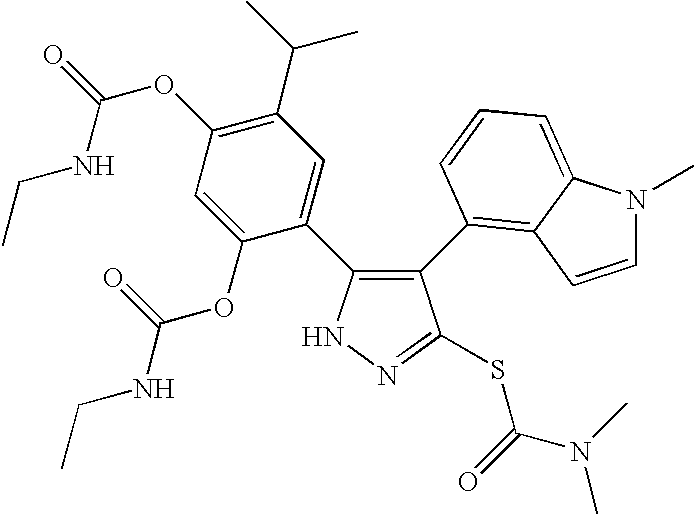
N1N=C(SC(N(C)C)=O)C(C2=C3C(=CC=C2)N(C)C=C3)=C1C1=CC(C(C)C)=C(OC(=O)NCC)C=C1OC(=O)NCC
